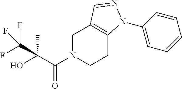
C1N(C(C(O)(C(F)(F)F)C)=O)CCC2=C1C=NN2C1=CC=CC=C1
